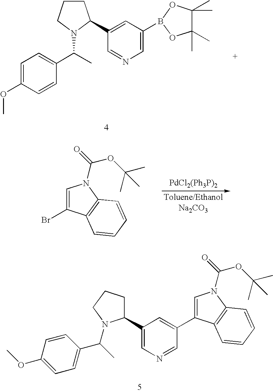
C1=C(OC)C=CC(C(C)N2C(C3=CC(B4OC(C)(C)C(C)(C)O4)=CN=C3)CCC2)=C1.C1=C(C2=CC(C3CCCN3C(C)C3=CC=C(OC)C=C3)=CN=C2)C2=C(N1C(=O)OC(C)(C)C)C=CC=C2.C1=C(Br)C2=C(N1C(=O)OC(C)(C)C)C=CC=C2
